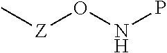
[Z](ONP)C
